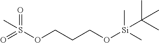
O=S(OCCCO[Si](C)(C)C(C)(C)C)(=O)C
